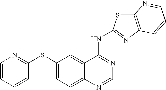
S(C1=CC=C2C(=C1)C(NC1=NC3=C(S1)N=CC=C3)=NC=N2)C1=NC=CC=C1
